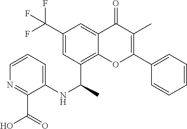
C1=C(NC(C2=C3C(=CC(C(F)(F)F)=C2)C(=O)C(C)=C(C2=CC=CC=C2)O3)C)C(C(=O)O)=NC=C1
